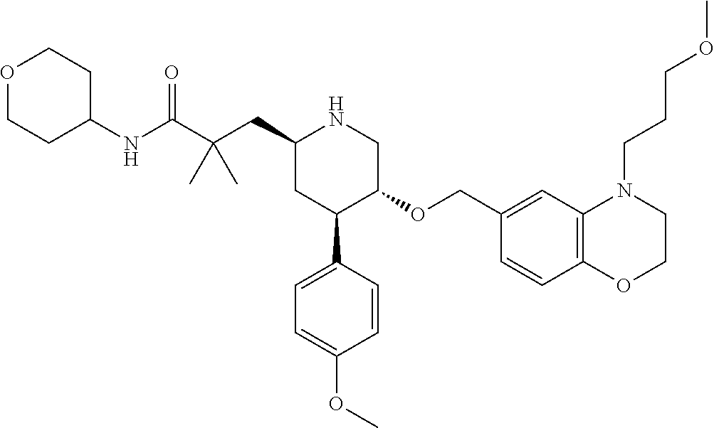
C1(CC(C(NC2CCOCC2)=O)(C)C)CC(C2=CC=C(OC)C=C2)C(OCC2=CC3=C(C=C2)OCCN3CCCOC)CN1
